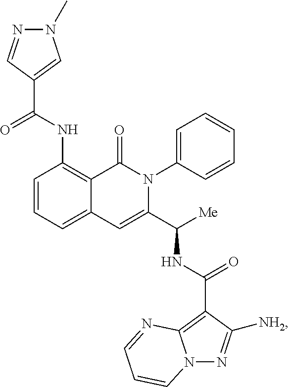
C1=CC=C2C(=C1NC(C1=CN(C)N=C1)=O)C(=O)N(C1=CC=CC=C1)C(C([Me])NC(=O)C1=C3N(N=C1[NH2])C=CC=N3)=C2
